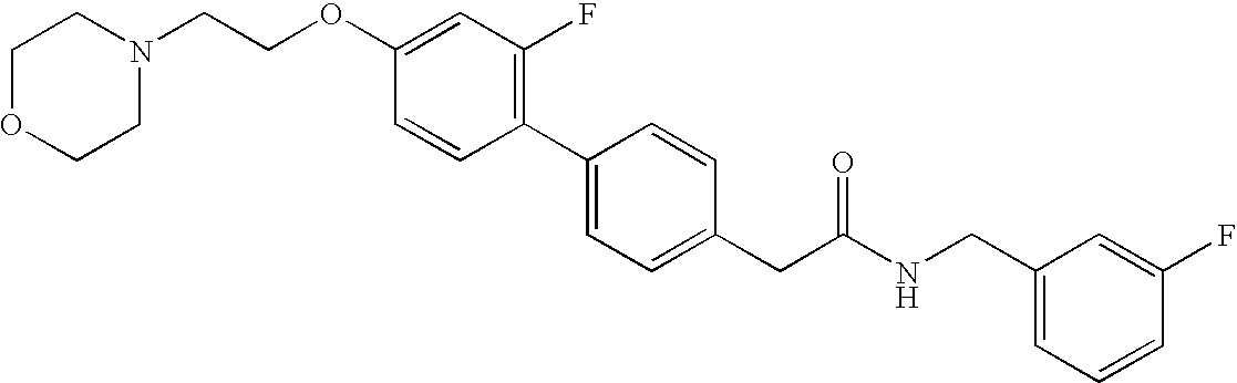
C(OC1=CC(F)=C(C2=CC=C(CC(NCC3=CC=CC(F)=C3)=O)C=C2)C=C1)CN1CCOCC1
